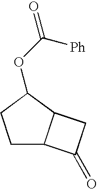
C1C2C(C(OC(=O)[Ph])C1)CC2=O
